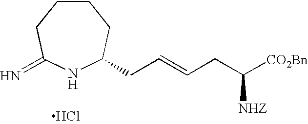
C1CCC(=N)NC(CC=CCC([CO2Bn])[NHZ])C1.Cl
